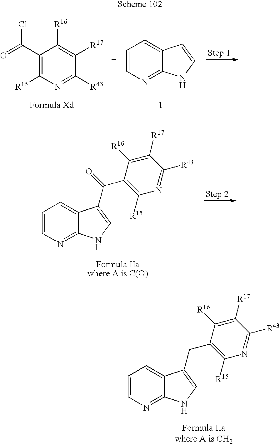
C1(C(=O)Cl)=C([R15])N=C([R43])C([R17])=C1[R16].C1=CN=C2C(=C1)C=CN2.C1=CN=C2C(=C1)C(C(=O)C1=C([R15])N=C([R43])C([R17])=C1[R16])=CN2.C1=CN=C2C(=C1)C(CC1=C([R15])N=C([R43])C([R17])=C1[R16])=CN2
